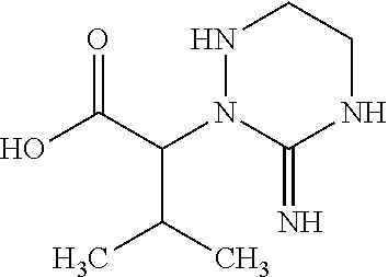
OC(C(N1C(=N)NCCN1)C(C)C)=O
